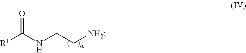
[R1]C(NCC[NH2])=O
